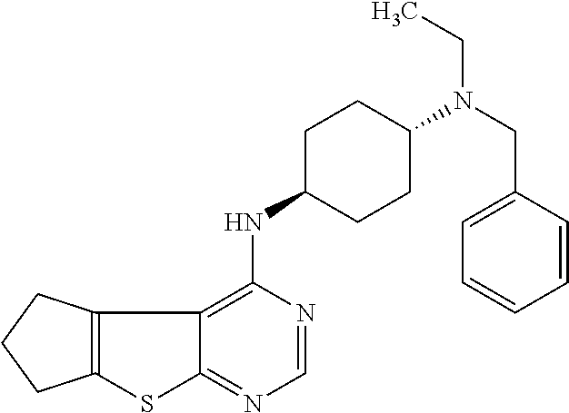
C12=C(CCC1)C1=C(NC3CCC(N(CC4=CC=CC=C4)CC)CC3)N=CN=C1S2
